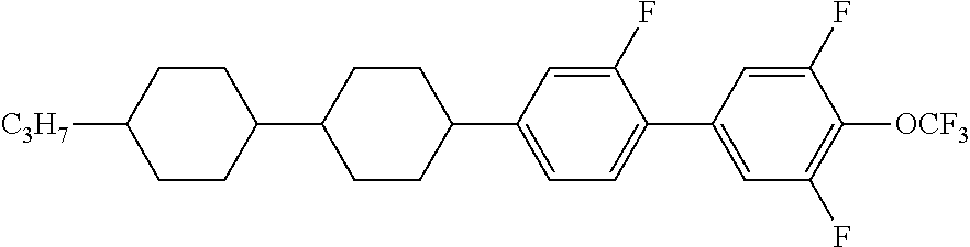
C1CC(C2CCC(C3=CC=C(C4=CC(F)=C([OCF3])C(F)=C4)C(F)=C3)CC2)CCC1[C3H7]
